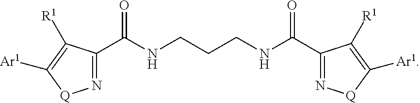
N1=C(C(NCCCNC(C2=N[Q]C([Ar1])=C2[R1])=O)=O)C([R1])=C([Ar1])[Q]1
